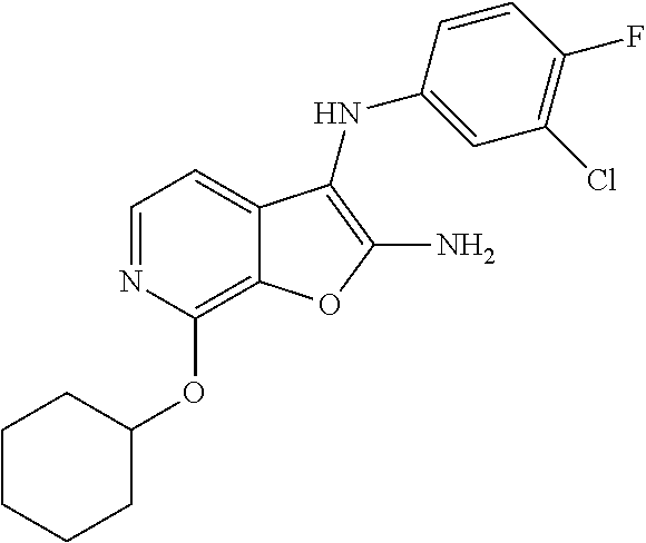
C1=NC(OC2CCCCC2)=C2C(=C1)C(NC1=CC(Cl)=C(F)C=C1)=C(N)O2
